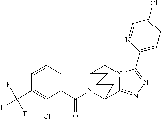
C12N(C(C3=CC=CC(C(F)(F)F)=C3Cl)=O)C(C3=NN=C(C4=CC=C(Cl)C=N4)N3C1)CCC2
